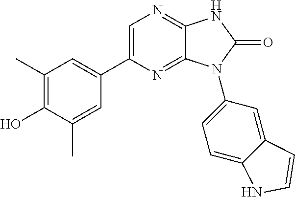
C1(C)=C(O)C(C)=CC(C2=CN=C3C(=N2)N(C2=CC=C4C(=C2)C=CN4)C(=O)N3)=C1
